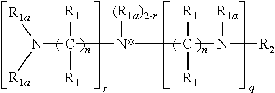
[R1a]N([R1a])C([R1])([R1])[N*]([(R1a)2-r])C([R1])([R1])N([R1a])[R2]
